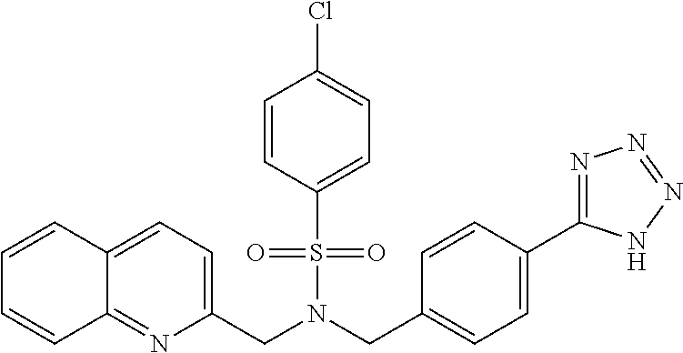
C1=CC(S(=O)(=O)N(CC2=CC=C(C3=NN=NN3)C=C2)CC2=CC=C3C(=N2)C=CC=C3)=CC=C1Cl
